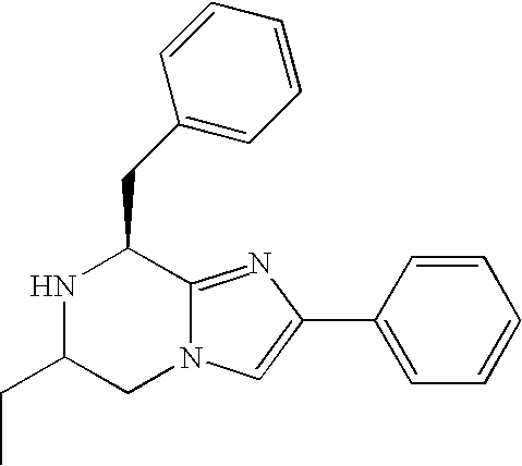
N1C(CC)CN2C(=NC(C3=CC=CC=C3)=C2)C1CC1=CC=CC=C1
